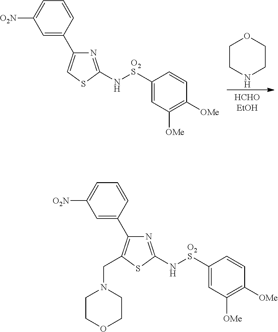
C1=C(C2=CSC(N[O2S]C3=CC([OMe])=C([OMe])C=C3)=N2)C=CC=C1[O2N].C1CNCCO1.C1=C(C2=C(CN3CCOCC3)SC(N[O2S]C3=CC([OMe])=C([OMe])C=C3)=N2)C=CC=C1[O2N]
